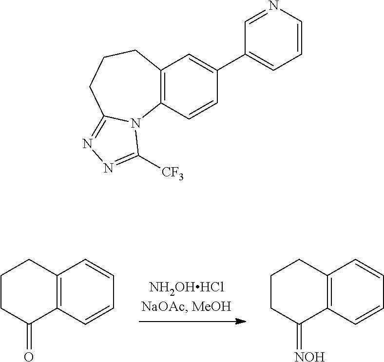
C1CC(=O)C2=C(C1)C=CC=C2.C1CC(=[NOH])C2=C(C1)C=CC=C2.C12=C(C=CC(C3=CC=CN=C3)=C1)N1C(=NN=C1[CF3])CCC2
